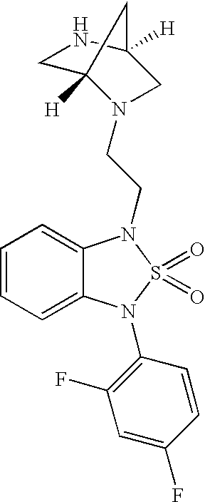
C1=CC=C2C(=C1)N(CCN1C3([H])CNC([H])(C1)C3)S(=O)(=O)N2C1=C(F)C=C(F)C=C1
